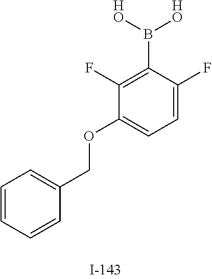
C1=CC=CC(COC2=CC=C(F)C(B([HO])[HO])=C2F)=C1
